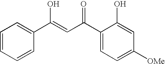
C1=CC=CC(C(=CC(C2=CC=C([OMe])C=C2O)=O)O)=C1
